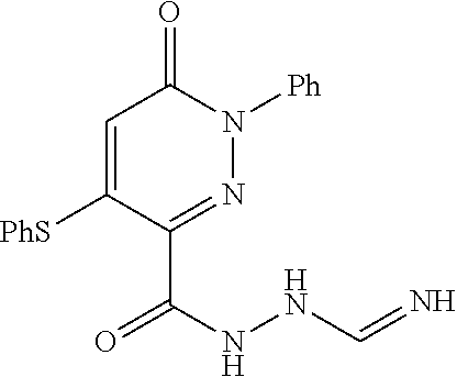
C1=C([PhS])C(C(=O)NNC=N)=NN([Ph])C1=O
